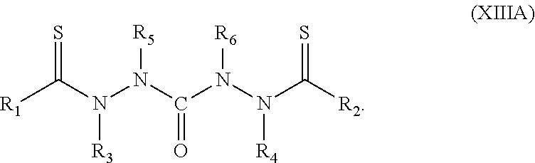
S=C(N(N(C(N(N(C([R2])=S)[R4])[R6])=O)[R5])[R3])[R1]
